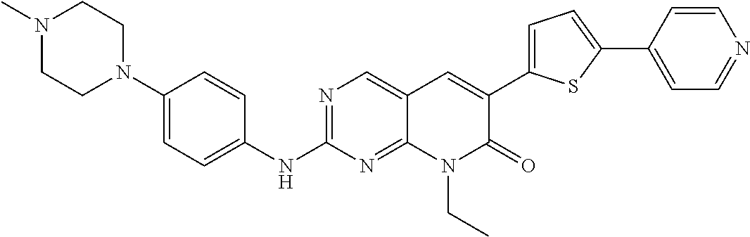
N1(C)CCN(C2=CC=C(NC3=NC=C4C(=N3)N(CC)C(=O)C(C3=CC=C(C5=CC=NC=C5)S3)=C4)C=C2)CC1
